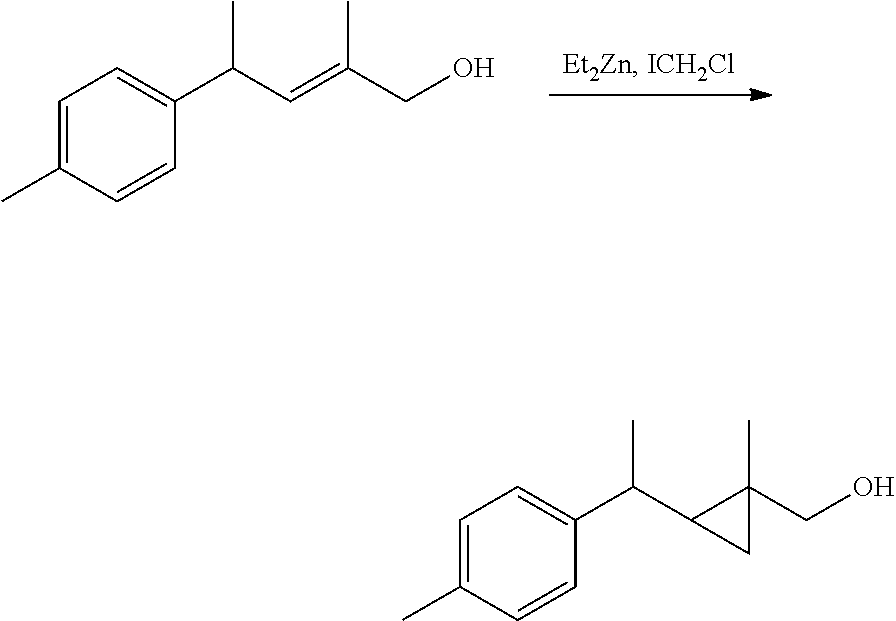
C1=C(C)C=CC(C(C=C(CO)C)C)=C1.C1=C(C)C=CC(C(C2C(CO)(C)C2)C)=C1
